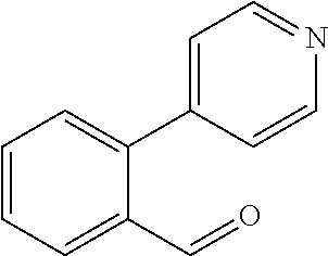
C1=CC=C(C=O)C(C2=CC=NC=C2)=C1
